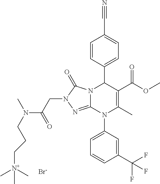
C1=CC(C2N3C(=NN(CC(N(CCC[N+](C)(C)C)C)=O)C3=O)N(C3=CC=CC(C(F)(F)F)=C3)C(C)=C2C(OC)=O)=CC=C1C#N.[Br-]
